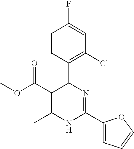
COC(C1=C(C)NC(C2=CC=CO2)=NC1C1=C(Cl)C=C(F)C=C1)=O
